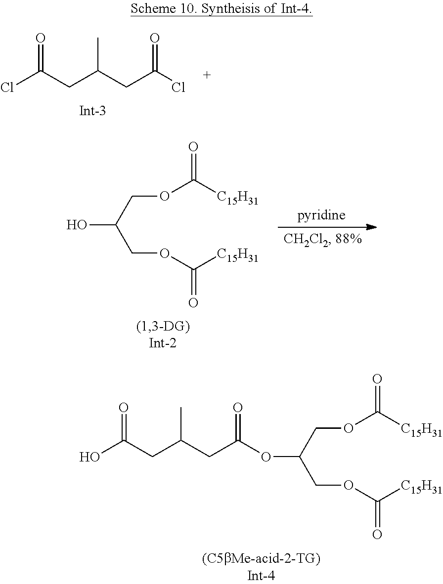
ClC(CC(CC(Cl)=O)C)=O.OC(COC([C15H31])=O)COC([C15H31])=O.O(C(COC([C15H31])=O)COC([C15H31])=O)C(CC(CC(O)=O)C)=O
